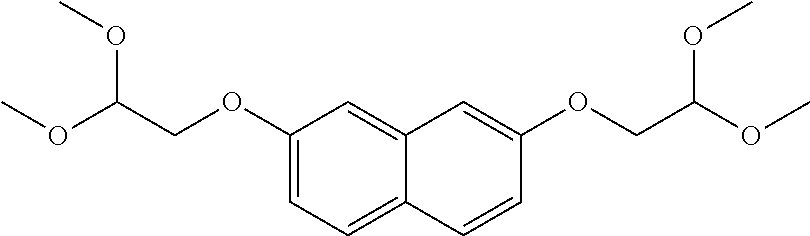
C1(OCC(OC)OC)=CC=C2C(=C1)C=C(OCC(OC)OC)C=C2
